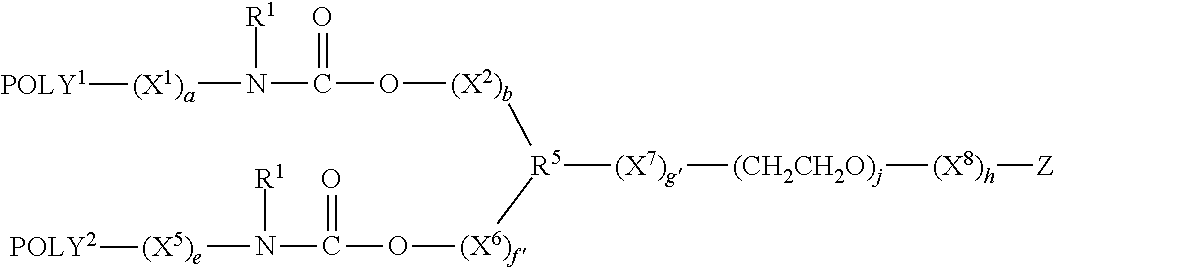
[R5]([(X2)b]OC(=O)N([(X1)a][POLY1])[R1])([(X6)f]OC(=O)N([(X5)e][POLY2])[R1])[(X7)g][(CH2CH2O)j][(X8)h][Z]
